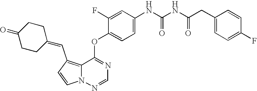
C1=CN2C(=C1C=C1CCC(=O)CC1)C(OC1=CC=C(NC(NC(CC3=CC=C(F)C=C3)=O)=O)C=C1F)=NC=N2
